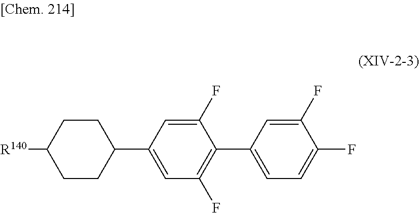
C1CC([R140])CCC1C1=CC(F)=C(C2=CC=C(F)C(F)=C2)C(F)=C1
